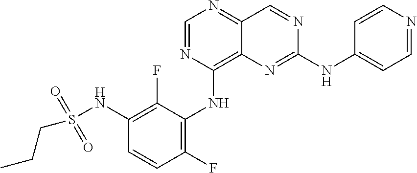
C1=NC(NC2=C(F)C=CC(NS(CCC)(=O)=O)=C2F)=C2C(=N1)C=NC(NC1=CC=NC=C1)=N2
